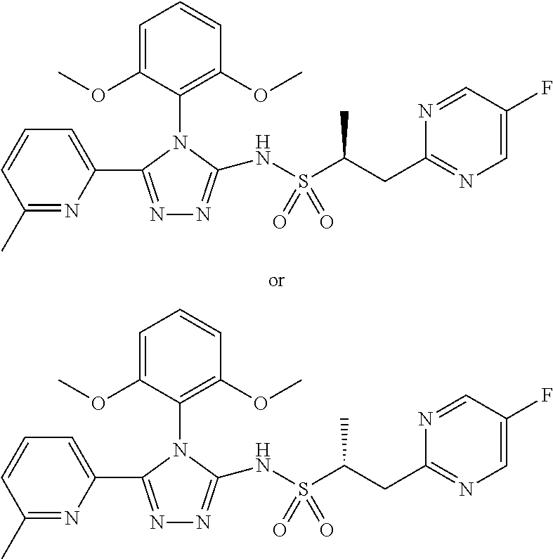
C1(C)=NC(C2=NN=C(NS(C(CC3=NC=C(F)C=N3)C)(=O)=O)N2C2=C(OC)C=CC=C2OC)=CC=C1.C1(C)=NC(C2=NN=C(NS(C(CC3=NC=C(F)C=N3)C)(=O)=O)N2C2=C(OC)C=CC=C2OC)=CC=C1
